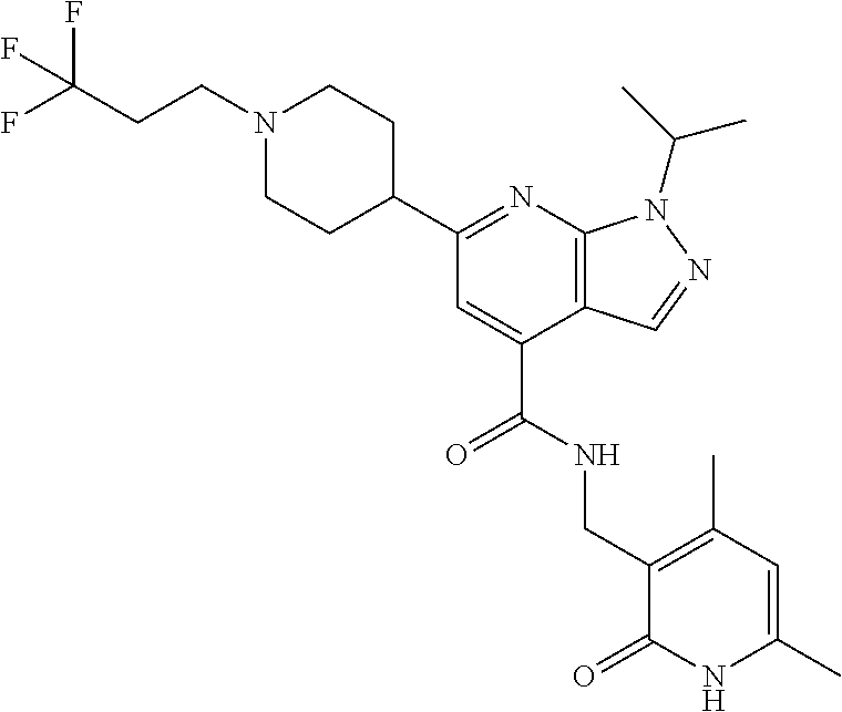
C1N(CCC(F)(F)F)CCC(C2=NC3=C(C(C(=O)NCC4=C(C)C=C(C)NC4=O)=C2)C=NN3C(C)C)C1
